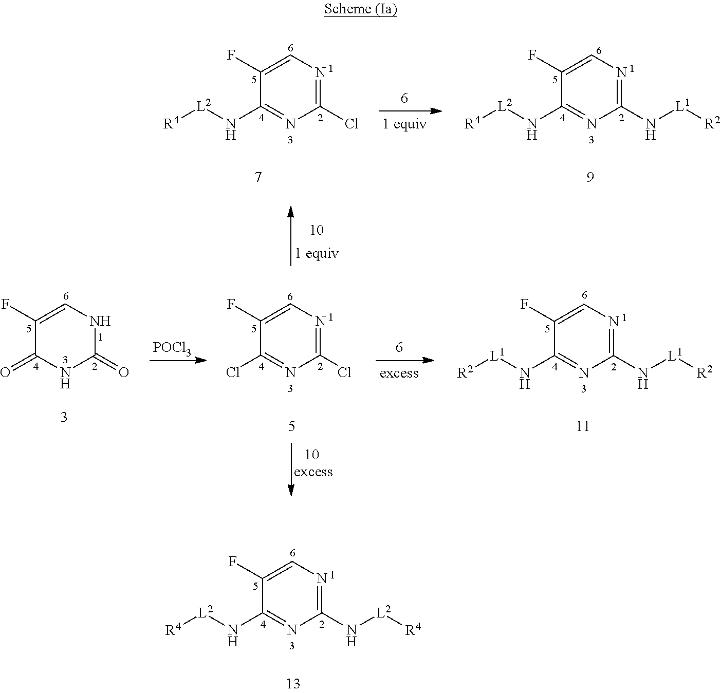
C1=C(F)C(N[L2][R4])=NC(N[L2][R4])=N1.C1=C(F)C(N[L2][R4])=NC(Cl)=N1.C1=C(F)C(N[L2][R4])=NC(N[L1][R2])=N1.C1=C(F)C(Cl)=NC(Cl)=N1.C1=C(F)C(N[L1][R2])=NC(N[L1][R2])=N1.[POCl3].C1=C(F)C(=O)NC(=O)N1
